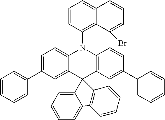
C1=C(C2=CC=CC=C2)C=C2C(=C1)N(C1=C3C(=CC=C1)C=CC=C3Br)C1=C(C23C2=CC=CC=C2C2=C3C=CC=C2)C=C(C2=CC=CC=C2)C=C1
